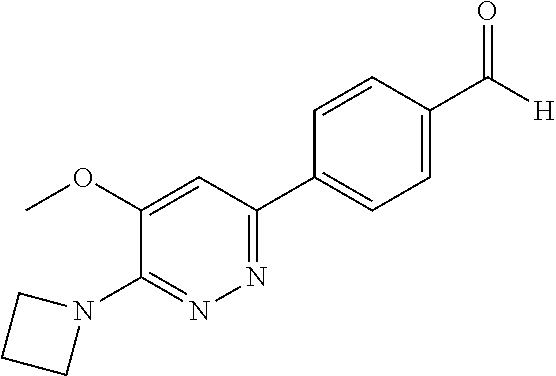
N1=C(C2=CC=C(C(=O)[H])C=C2)C=C(OC)C(N2CCC2)=N1
